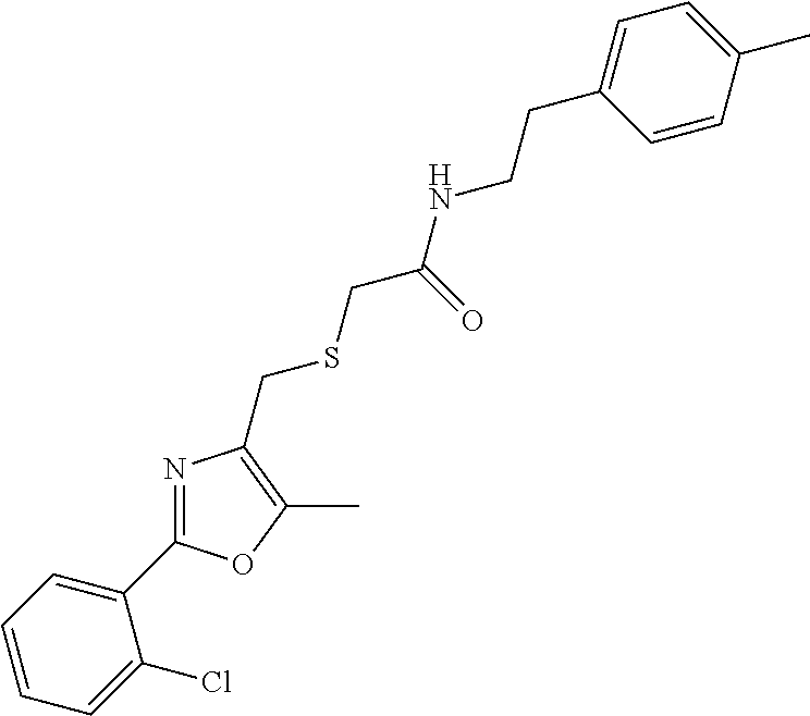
C1=CC=C(C2=NC(CSCC(=O)NCCC3=CC=C(C)C=C3)=C(C)O2)C(Cl)=C1
